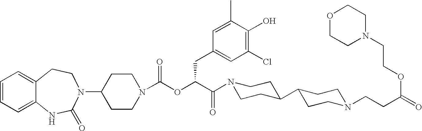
C1=CC=C2C(=C1)CCN(C1CCN(C(OC(C(N3CCC(C4CCN(CCC(=O)OCCN5CCOCC5)CC4)CC3)=O)CC3=CC(Cl)=C(O)C(C)=C3)=O)CC1)C(=O)N2
